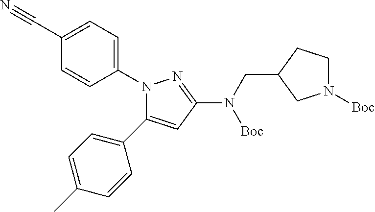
N1(C2=CC=C(C#N)C=C2)C(C2=CC=C(C)C=C2)=CC(N([Boc])CC2CN([Boc])CC2)=N1
